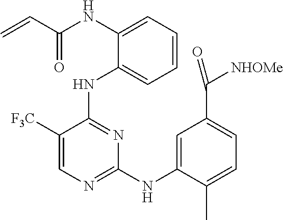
N(C1=CC=CC=C1NC1=NC(NC2=CC(C([NHOMe])=O)=CC=C2C)=NC=C1[F3C])C(C=C)=O
